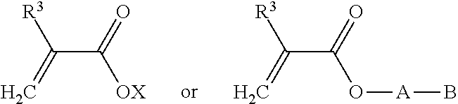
C(C(=O)[OX])(=C)[R3].C(C(=O)O[A]B)(=C)[R3]
